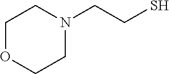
C1OCCN(CCS)C1
